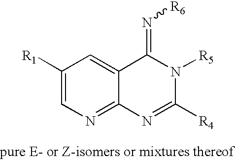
C1([R1])=CN=C2C(=C1)C(=N[R6])N([R5])C([R4])=N2
